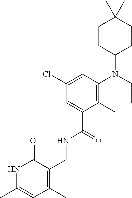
C1CC(N(CC)C2=C(C)C(C(=O)NCC3=C(C)C=C(C)NC3=O)=CC(Cl)=C2)CCC1(C)C
